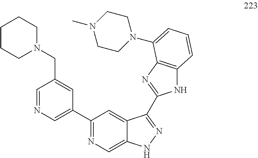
C1=NC=C(C2=NC=C3C(=C2)C(C2=NC4=C(N2)C=CC=C4N2CCN(C)CC2)=NN3)C=C1CN1CCCCC1
